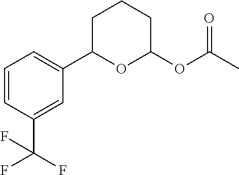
C1=CC(C(F)(F)F)=CC(C2OC(OC(C)=O)CCC2)=C1
